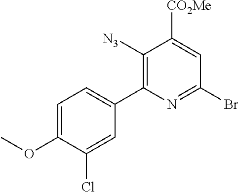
C1=C(OC)C(Cl)=CC(C2=C([N3])C([CO2Me])=CC(Br)=N2)=C1
